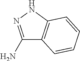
C1(N)=NNC2=C1C=CC=C2
